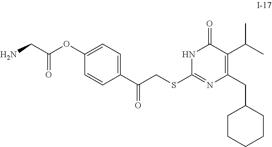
C1CCCCC1CC1=C(C(C)C)C(=O)NC(SCC(C2=CC=C(OC(CN)=O)C=C2)=O)=N1
